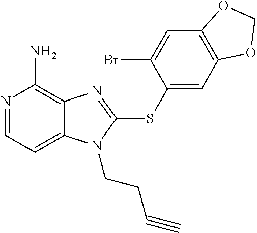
N1=CC=C2C(=C1N)N=C(SC1=CC3=C(C=C1Br)OCO3)N2CCC#C
